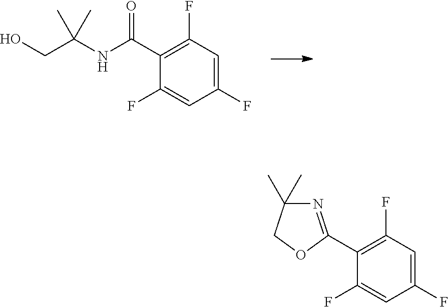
C1(F)=CC(F)=C(C(NC(CO)(C)C)=O)C(F)=C1.C1(F)=CC(F)=C(C2=NC(C)(C)CO2)C(F)=C1
